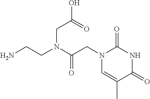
N1(CC(N(CC(O)=O)CCN)=O)C=C(C)C(=O)NC1=O
